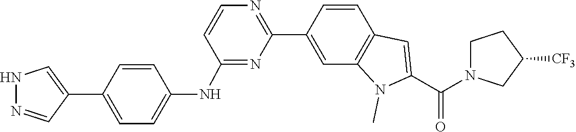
C1=CC2=C(N(C)C(C(=O)N3CCC([CF3])C3)=C2)C=C1C1=NC=CC(NC2=CC=C(C3=CNN=C3)C=C2)=N1
